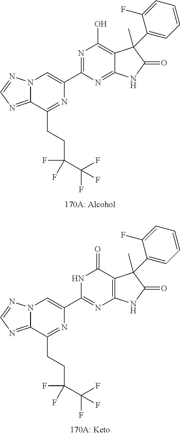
C12=NC=NN1C=C(C1=NC(O)=C3C(=N1)NC(=O)C3(C)C1=CC=CC=C1F)N=C2CCC(C(F)(F)F)(F)F.C12=NC=NN1C=C(C1=NC3=C(C(=O)N1)C(C)(C1=CC=CC=C1F)C(=O)N3)N=C2CCC(C(F)(F)F)(F)F
